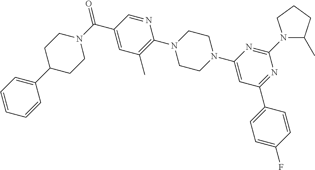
O=C(C1=CC(C)=C(N2CCN(C3=CC(C4=CC=C(F)C=C4)=NC(N4C(C)CCC4)=N3)CC2)N=C1)N1CCC(C2=CC=CC=C2)CC1
